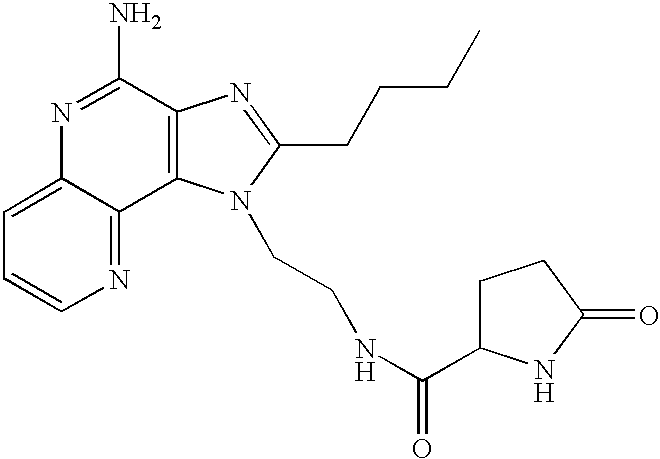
C1=C2C(=NC=C1)C1=C(C(N)=N2)N=C(CCCC)N1CCNC(=O)C1CCC(=O)N1
